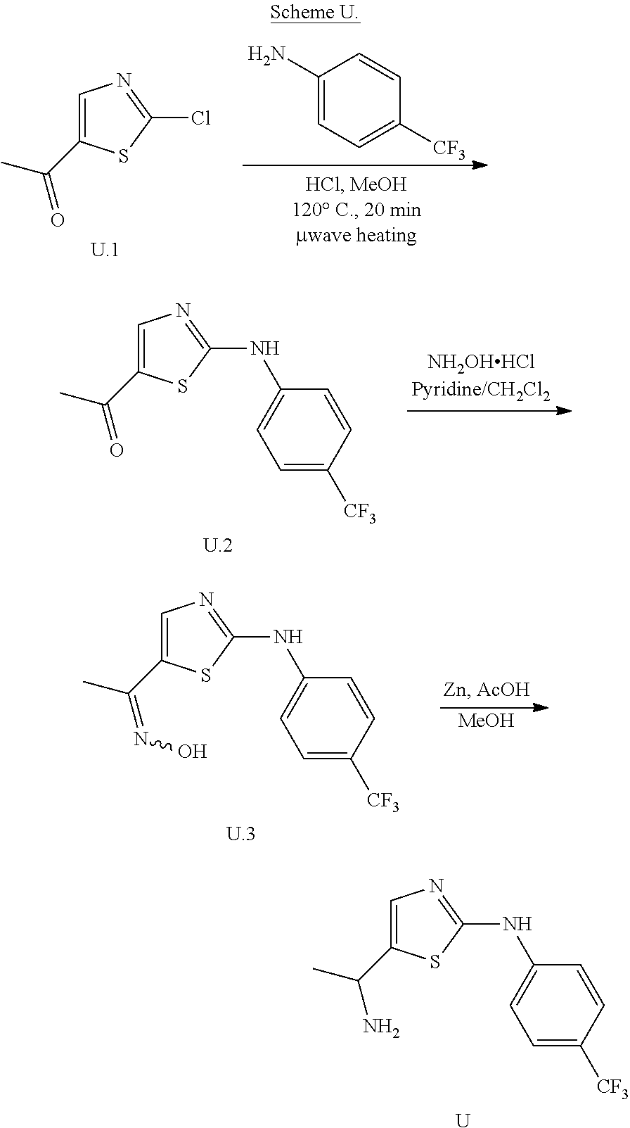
C1=C(C(C)=O)SC(Cl)=N1.C1(N)=CC=C([CF3])C=C1.C1=C(C(C)=O)SC(NC2=CC=C([CF3])C=C2)=N1.C1=C(C(C)=NO)SC(NC2=CC=C([CF3])C=C2)=N1.[MeOH].C1=C(C(C)N)SC(NC2=CC=C([CF3])C=C2)=N1.[U]
